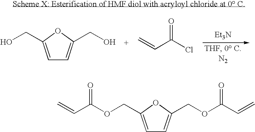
C1=C(COC(=O)C=C)OC(COC(C=C)=O)=C1.C1=C(CO)OC(CO)=C1.C=CC(Cl)=O.[Et3N]
